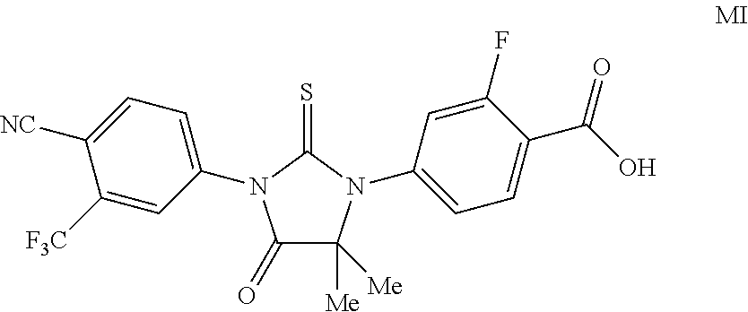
C1(=O)C([Me])([Me])N(C2=CC=C(C(=O)O)C(F)=C2)C(=S)N1C1=CC=C([NC])C([F3C])=C1
